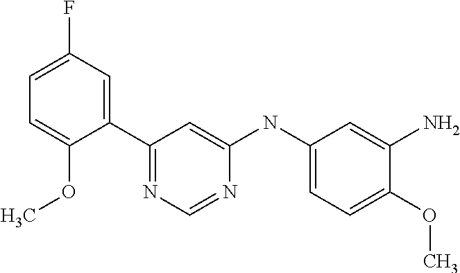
C1(C2=CC(F)=CC=C2OC)=NC=NC(NC2=CC=C(OC)C(N)=C2)=C1
